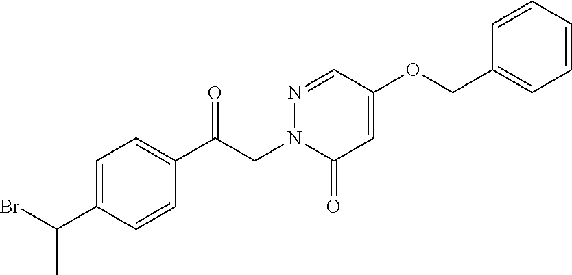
C1=C(C(Br)C)C=CC(C(CN2C(=O)C=C(OCC3=CC=CC=C3)C=N2)=O)=C1
